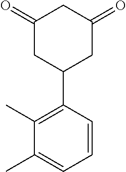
C1(=O)CC(C2=C(C)C(C)=CC=C2)CC(=O)C1
